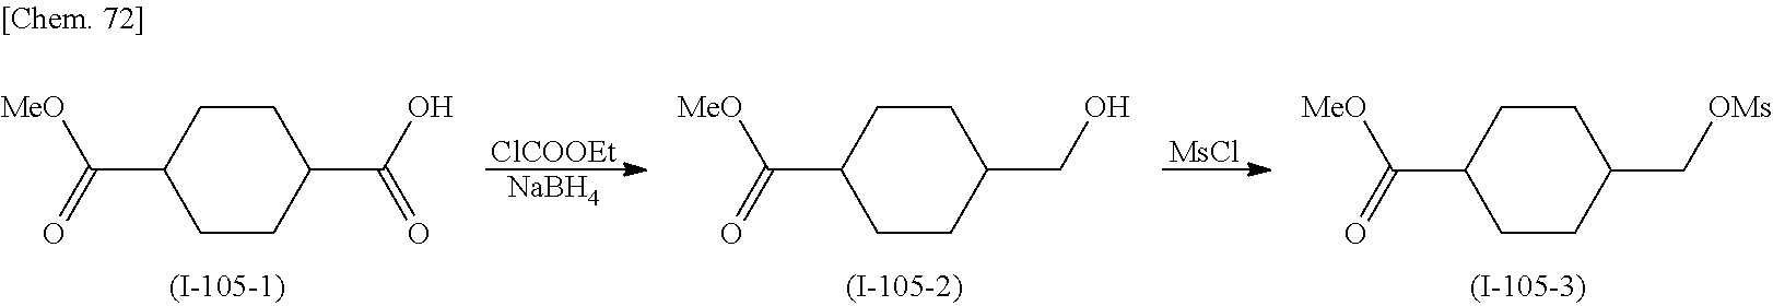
C1CC(C[OMs])CCC1C(=O)[MeO].C1CC(C(O)=O)CCC1C(=O)[MeO].[ClCOOEt].[NaBH4].C1CC(CO)CCC1C(=O)[MeO].[MsCl]
